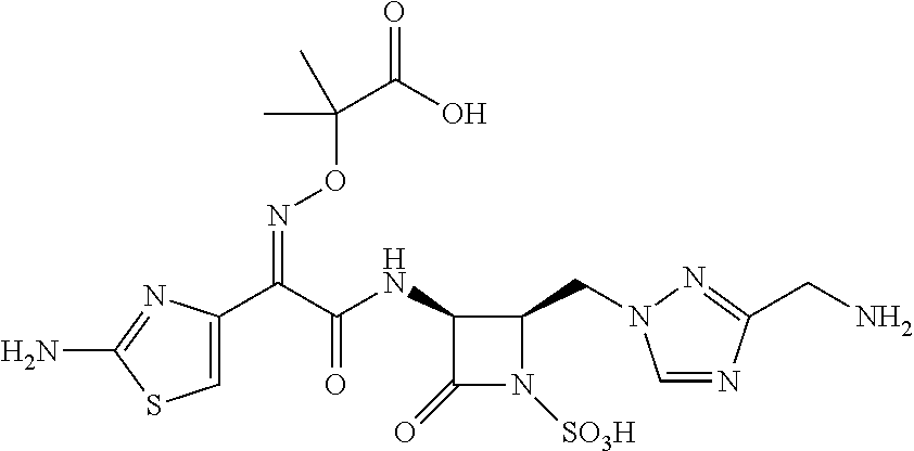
C1(NC(C(C2=CSC(N)=N2)=NOC(C(=O)O)(C)C)=O)C(=O)N([SO3H])C1CN1C=NC(CN)=N1
